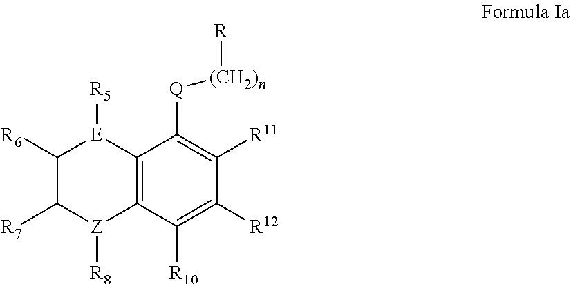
C1([R6])C([R7])[Z]([R8])C2=C([E]1[R5])C([Q][(CH2)n][R])=C([R11])C([R12])=C2[R10]
